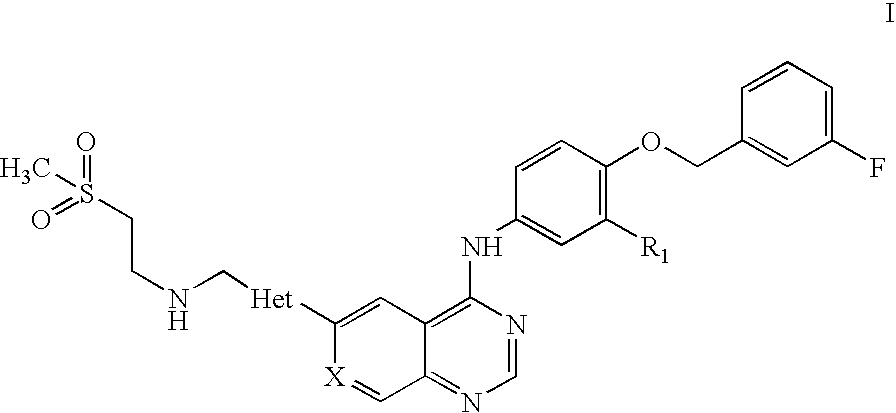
C1=NC(NC2=CC([R1])=C(OCC3=CC(F)=CC=C3)C=C2)=C2C(=N1)C=[X]C([Het]CNCCS(=O)(=O)C)=C2
